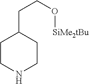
C1CNCCC1CCO[SiMe2tBu]
